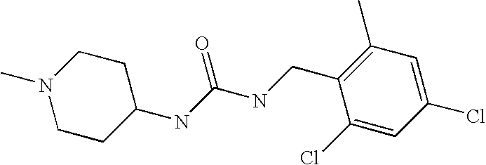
N(C(NCC1=C(C)C=C(Cl)C=C1Cl)=O)C1CCN(C)CC1
